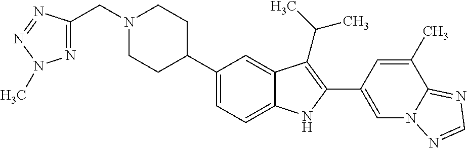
N1(CC2=NN(C)N=N2)CCC(C2=CC=C3C(=C2)C(C(C)C)=C(C2=CN4C(=NC=N4)C(C)=C2)N3)CC1
